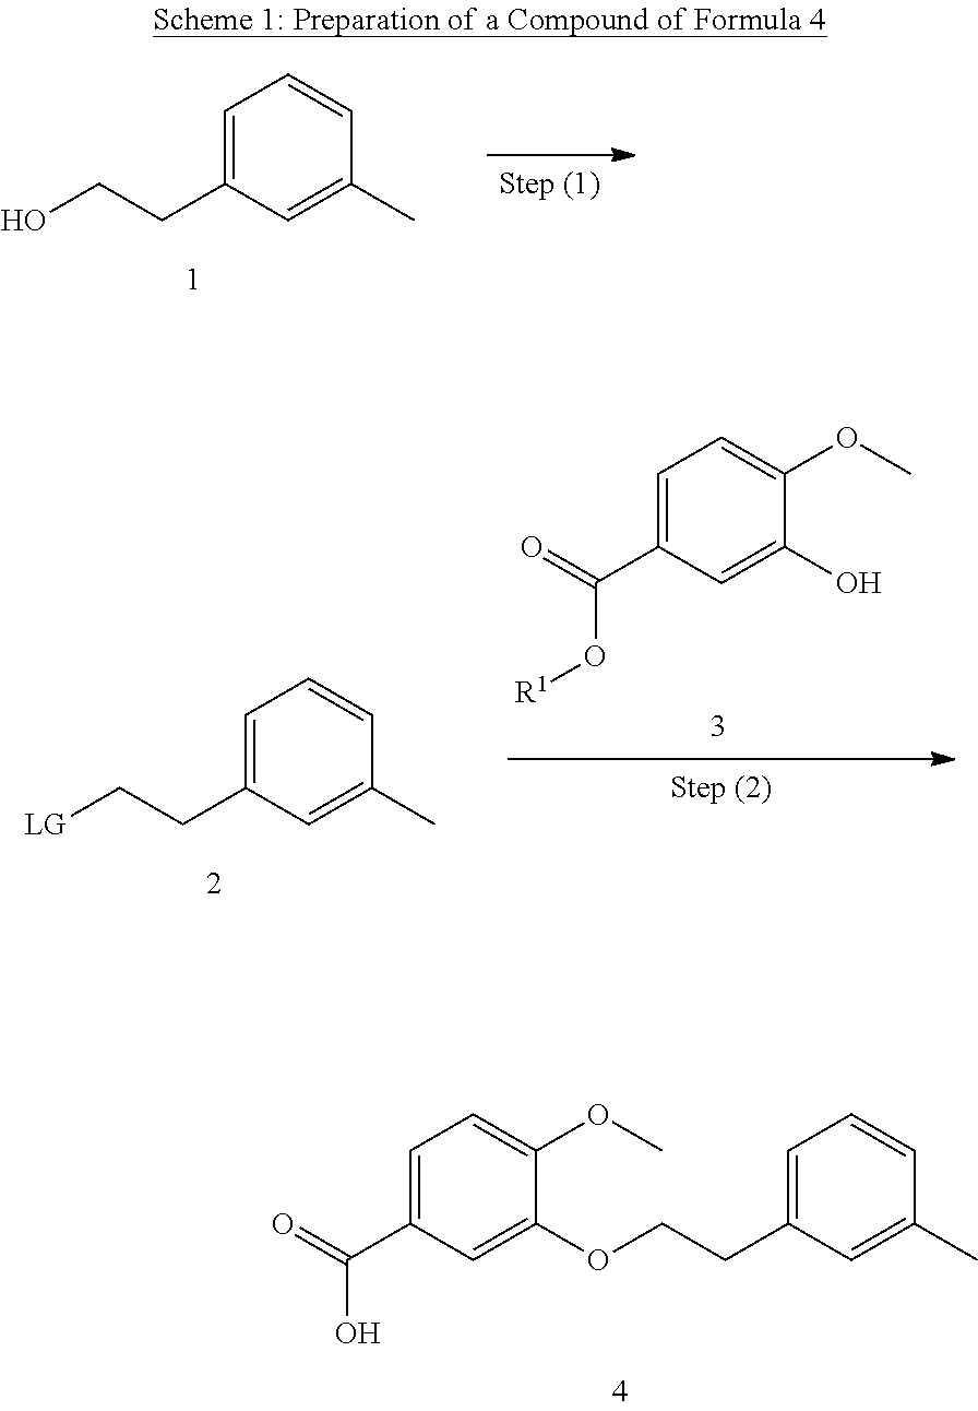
C1=C(CCO)C=C(C)C=C1.C1=C(CC[LG])C=C(C)C=C1.C1=C(C(=O)O[R1])C=C(O)C(OC)=C1.C1=C(C(=O)O)C=C(OCCC2=CC=CC(C)=C2)C(OC)=C1
